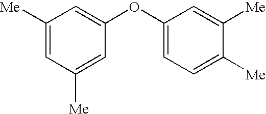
C1(OC2=CC([Me])=CC([Me])=C2)=CC=C([Me])C([Me])=C1
